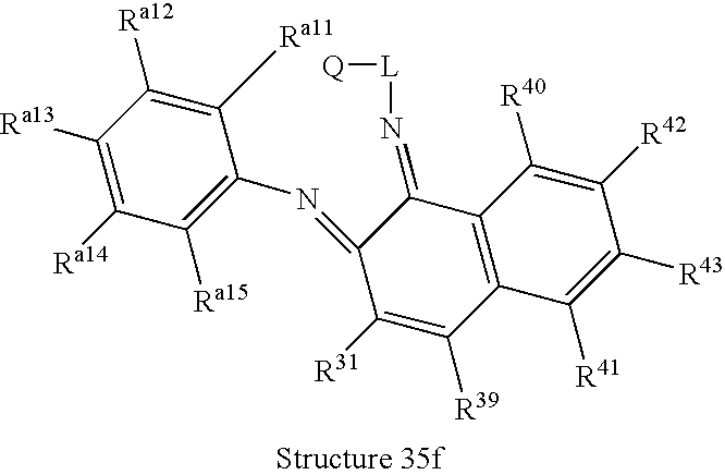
C1([Ra11])=C([Ra12])C([Ra13])=C([Ra14])C([Ra15])=C1N=C1C([R31])=C([R39])C2=C(C1=N[L][Q])C([R40])=C([R42])C([R43])=C2[R41]
